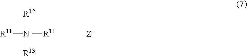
[R11][N+]([R12])([R13])[R14]
